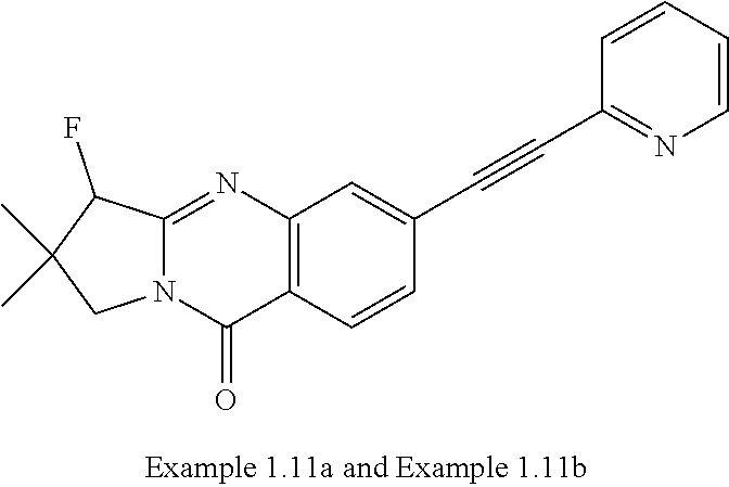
C12=NC3=C(C(=O)N1CC(C)(C)C2F)C=CC(C#CC1=NC=CC=C1)=C3
